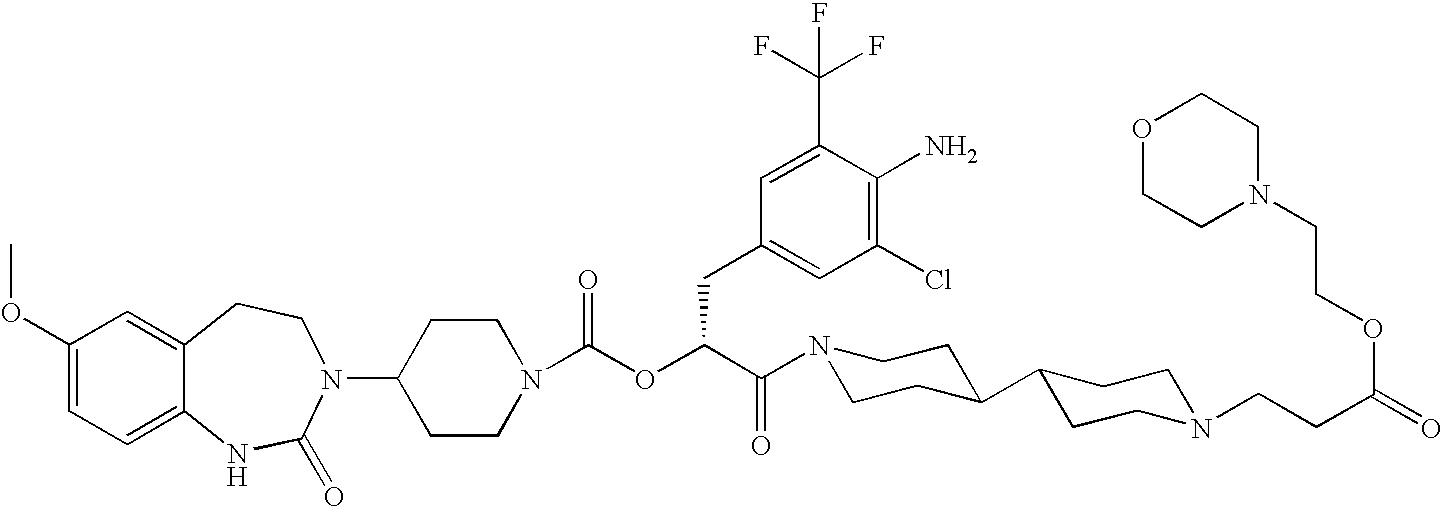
C1(N2C(=O)NC3=CC=C(OC)C=C3CC2)CCN(C(OC(C(=O)N2CCC(C3CCN(CCC(=O)OCCN4CCOCC4)CC3)CC2)CC2=CC(Cl)=C(N)C(C(F)(F)F)=C2)=O)CC1
